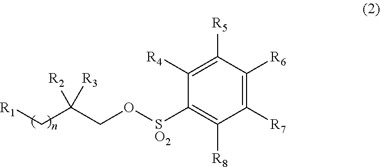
C1([R7])=C([R6])C([R5])=C([R4])C([SO2]OCC(C[R1])([R3])[R2])=C1[R8]
